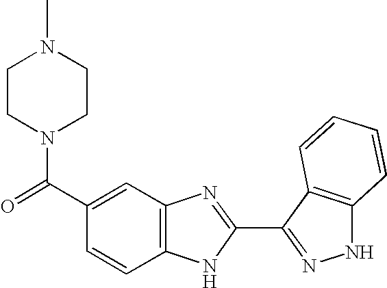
C(C1=CC2=C(C=C1)NC(C1=NNC3=C1C=CC=C3)=N2)(=O)N1CCN(C)CC1
